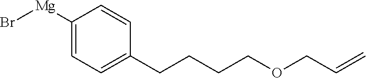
C1=C(CCCCOCC=C)C=CC([Mg]Br)=C1
